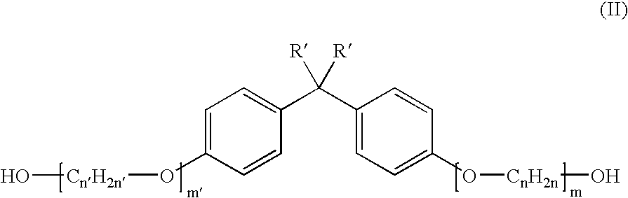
C1=C(O[CnH2n]O)C=CC(C(C2=CC=C(O[CnH2n]O)C=C2)([R])[R])=C1
